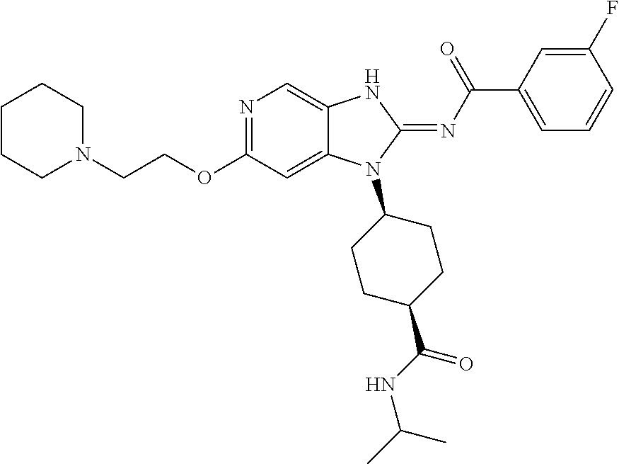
C(COC1=NC=C2C(=C1)N(C1CCC(C(NC(C)C)=O)CC1)C(=NC(C1=CC=CC(F)=C1)=O)N2)N1CCCCC1
